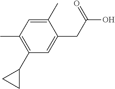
C1(C2CC2)=C(C)C=C(C)C(CC(O)=O)=C1
